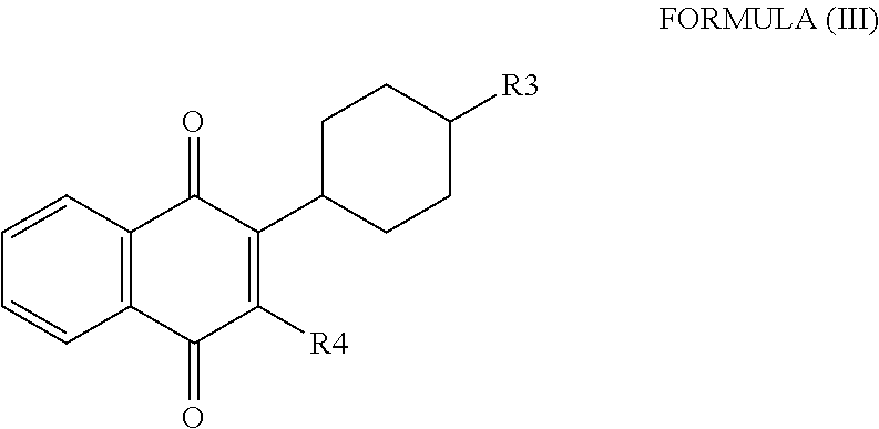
C1=CC2=C(C=C1)C(=O)C(C1CCC([R3])CC1)=C([R4])C2=O
